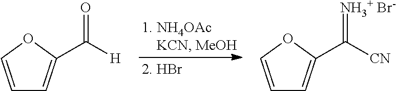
C1=COC(C([H])=O)=C1.C1=COC(C([CN])=[NH3+ Br-])=C1
